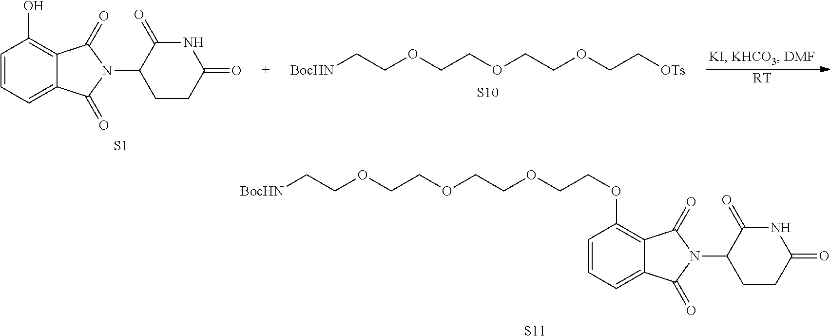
[BocHN]CCOCCOCCOCCOC1=C2C(=CC=C1)C(=O)N(C1CCC(=O)NC1=O)C2=O.[S11].[BocHN]CCOCCOCCOCC[OTs].[S10].OC1=C2C(=CC=C1)C(=O)N(C1CCC(=O)NC1=O)C2=O.[S1].[RT]
